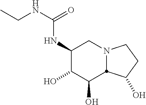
C1(NC(NCC)=O)C(O)C(O)C2N(C1)CCC2O
